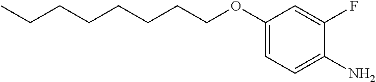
C1(OCCCCCCCC)=CC=C(N)C(F)=C1
